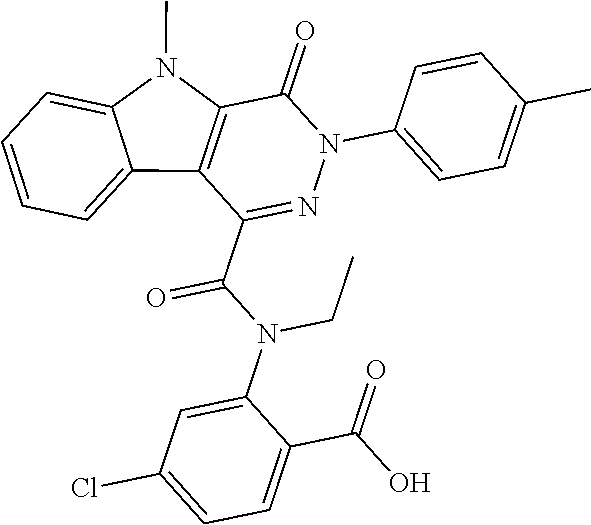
C1(=O)C2=C(C(C(N(C3=CC(Cl)=CC=C3C(O)=O)CC)=O)=NN1C1=CC=C(C)C=C1)C1=CC=CC=C1N2C
